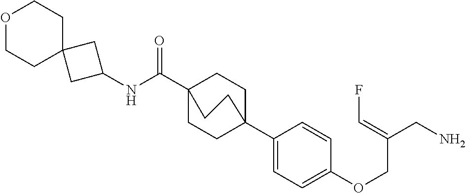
N(C(C12CCC(C3=CC=C(OCC(CN)=CF)C=C3)(CC1)CC2)=O)C1CC2(C1)CCOCC2
